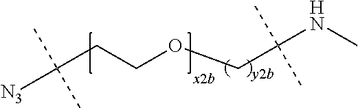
C(CCOCC(NC)(C)C)([N3])(C)C
